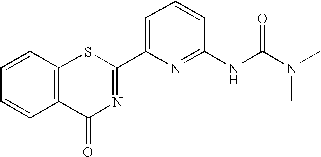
C1=C(C2=NC(=O)C3=C(S2)C=CC=C3)N=C(NC(N(C)C)=O)C=C1
